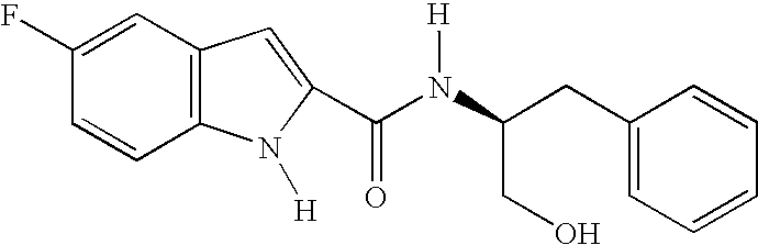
C1=C(F)C=CC2=C1C=C(C(N(C(CC1=CC=CC=C1)CO)[H])=O)N2[H]
